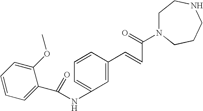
C(=O)(NC1=CC=CC(C=CC(N2CCNCCC2)=O)=C1)C1=CC=CC=C1OC
